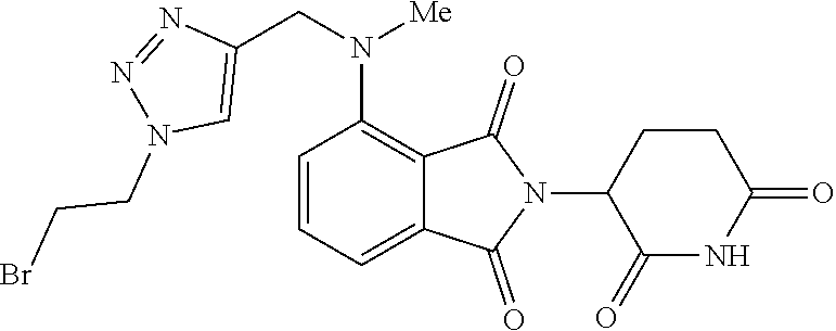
C1=CC=C2C(=C1N(CC1=CN(CCBr)N=N1)[Me])C(=O)N(C1C(=O)NC(=O)CC1)C2=O
